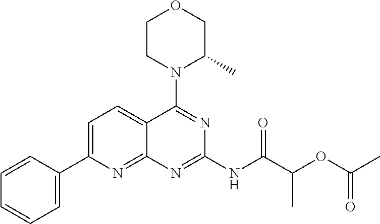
C1=C(C2=CC=CC=C2)N=C2C(=C1)C(N1C(C)COCC1)=NC(NC(C(OC(C)=O)C)=O)=N2
